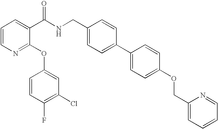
C1=CN=C(OC2=CC(Cl)=C(F)C=C2)C(C(NCC2=CC=C(C3=CC=C(OCC4=CC=CC=N4)C=C3)C=C2)=O)=C1
